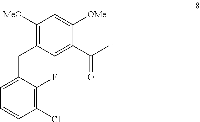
C1=C(CC2=C([MeO])C=C([OMe])C(C(=O)C)=C2)C(F)=C(Cl)C=C1
